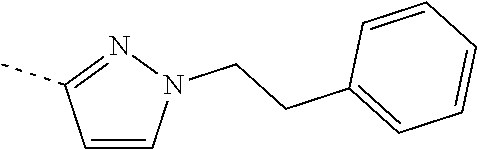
C1=CN(CCC2=CC=CC=C2)N=C1C
